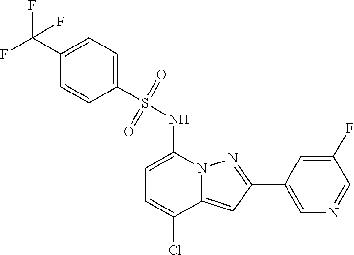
C1(C2=NN3C(=C2)C(Cl)=CC=C3NS(=O)(=O)C2=CC=C(C(F)(F)F)C=C2)=CN=CC(F)=C1
